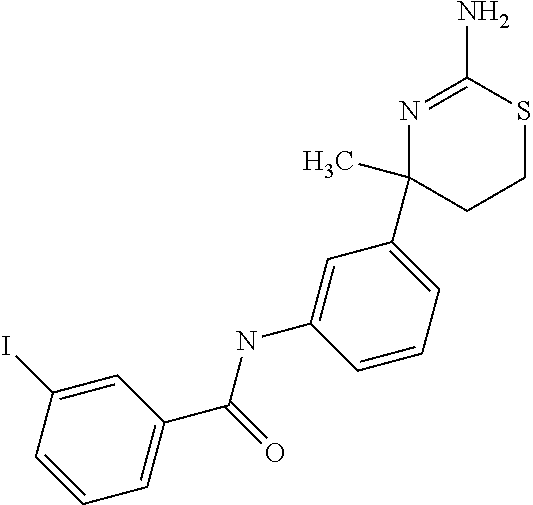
N1=C(N)SCCC1(C1=CC=CC(NC(C2=CC=CC(I)=C2)=O)=C1)C
